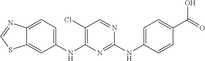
C1(NC2=C(Cl)C=NC(NC3=CC=C(C(=O)O)C=C3)=N2)=CC=C2C(=C1)SC=N2
